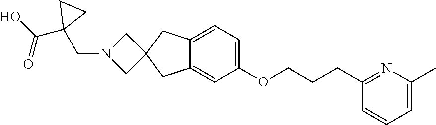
C(OC1=CC=C2C(=C1)CC1(C2)CN(CC2(C(O)=O)CC2)C1)CCC1=NC(C)=CC=C1
